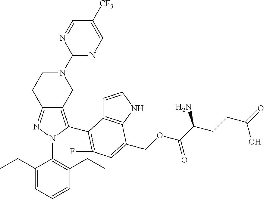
C12=NN(C3=C(CC)C=CC=C3CC)C(C3=C(F)C=C(COC(C(CCC(=O)O)N)=O)C4=C3C=CN4)=C1CN(C1=NC=C([CF3])C=N1)CC2
